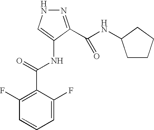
N1N=C(C(NC2CCCC2)=O)C(NC(=O)C2=C(F)C=CC=C2F)=C1
